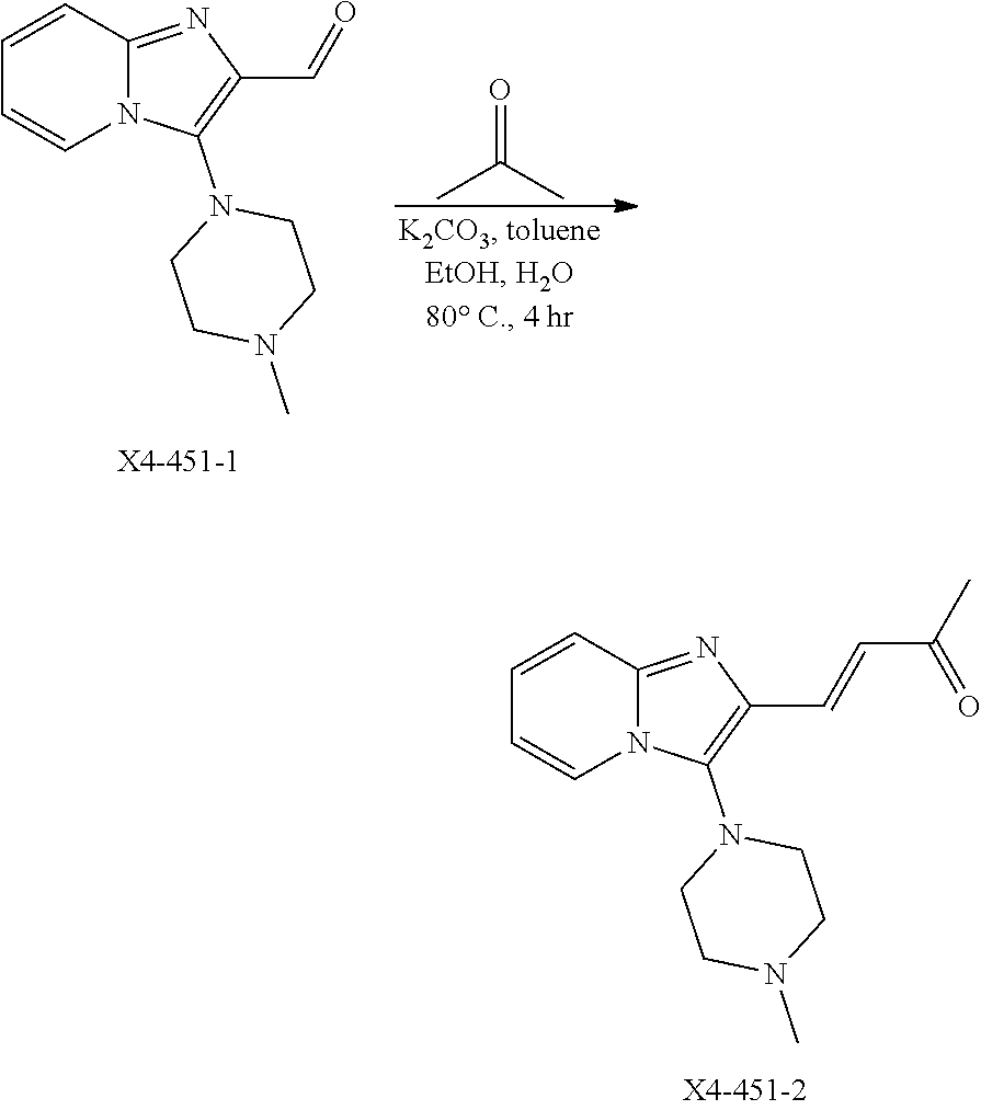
C1=CC2=NC(C=CC(C)=O)=C(N3CCN(C)CC3)N2C=C1.C1=CC2=NC(C=O)=C(N3CCN(C)CC3)N2C=C1.CC(C)=O
